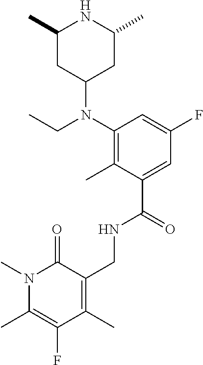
C1(N(CC)C2CC(C)NC(C)C2)=C(C)C(C(=O)NCC2=C(C)C(F)=C(C)N(C)C2=O)=CC(F)=C1
